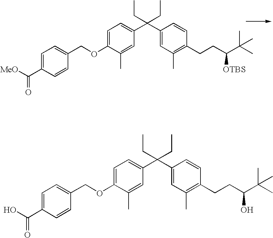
C1=C(OCC2=CC=C(C(O)=O)C=C2)C(C)=CC(C(C2=CC(C)=C(CCC(O)C(C)(C)C)C=C2)(CC)CC)=C1.C1=C(OCC2=CC=C(C([MeO])=O)C=C2)C(C)=CC(C(C2=CC(C)=C(CCC([OTBS])C(C)(C)C)C=C2)(CC)CC)=C1
